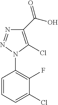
C1=CC=C(Cl)C(F)=C1N1C(Cl)=C(C(O)=O)N=N1
